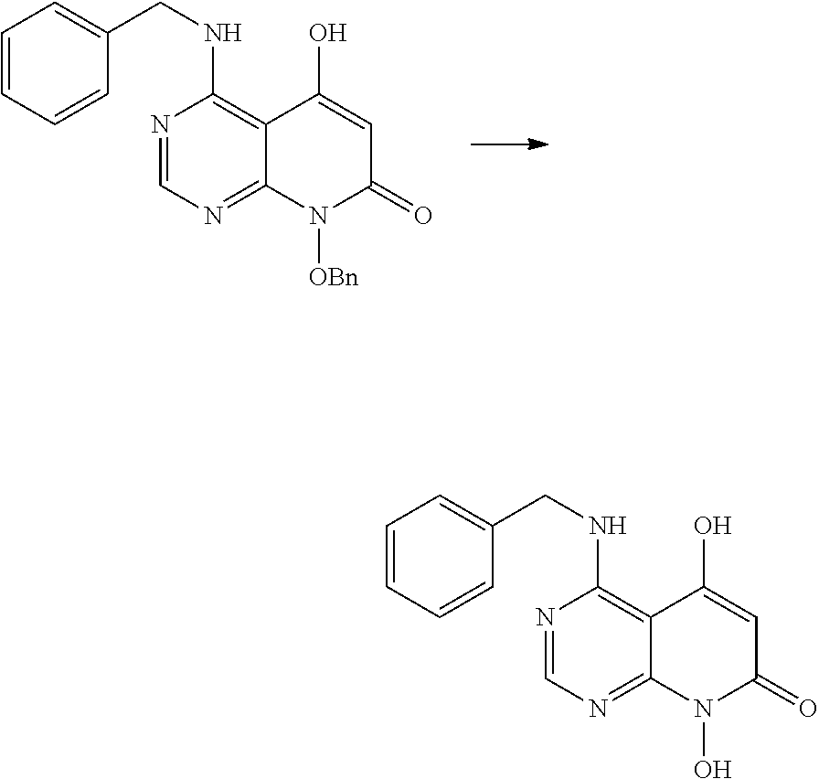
N1=CN=C2C(=C1NCC1=CC=CC=C1)C(O)=CC(=O)N2[OBn].N1=CN=C2C(=C1NCC1=CC=CC=C1)C(O)=CC(=O)N2O
